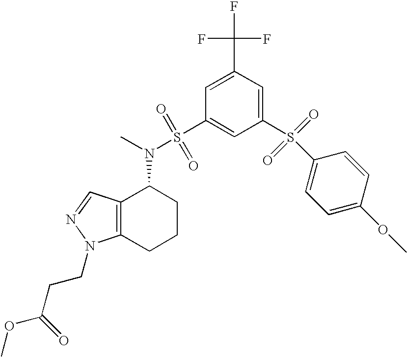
C1=C(C(F)(F)F)C=C(S(C2=CC=C(OC)C=C2)(=O)=O)C=C1S(=O)(=O)N(C)C1C2=C(CCC1)N(CCC(OC)=O)N=C2
